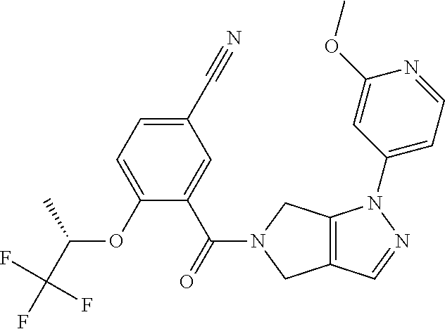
C12=C(C=NN1C1=CC=NC(OC)=C1)CN(C(C1=CC(C#N)=CC=C1OC(C(F)(F)F)C)=O)C2
